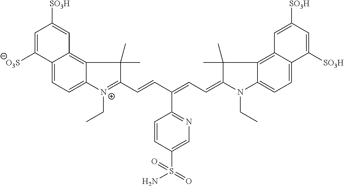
C12=CC=C3C(=C1C=C([SO3H])C=C2[O3S])C(C)(C)C(C=CC(=CC=C1N(CC)C2=CC=C4C(=C2C1(C)C)C=C([SO3H])C=C4[SO3H])C1=NC=C(S(N)(=O)=O)C=C1)=[N+]3CC
